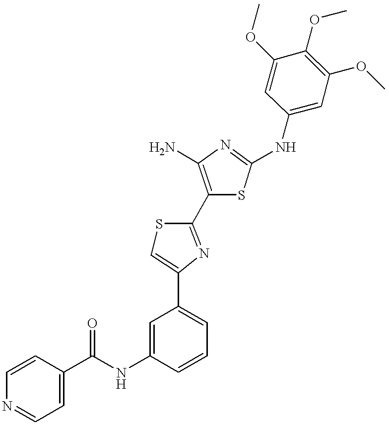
C1(C(NC2=CC(C3=CSC(C4=C(N)N=C(NC5=CC(OC)=C(OC)C(OC)=C5)S4)=N3)=CC=C2)=O)=CC=NC=C1
